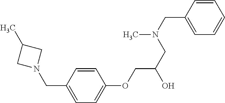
C1=CC(OCC(O)CN(CC2=CC=CC=C2)C)=CC=C1CN1CC(C)C1
